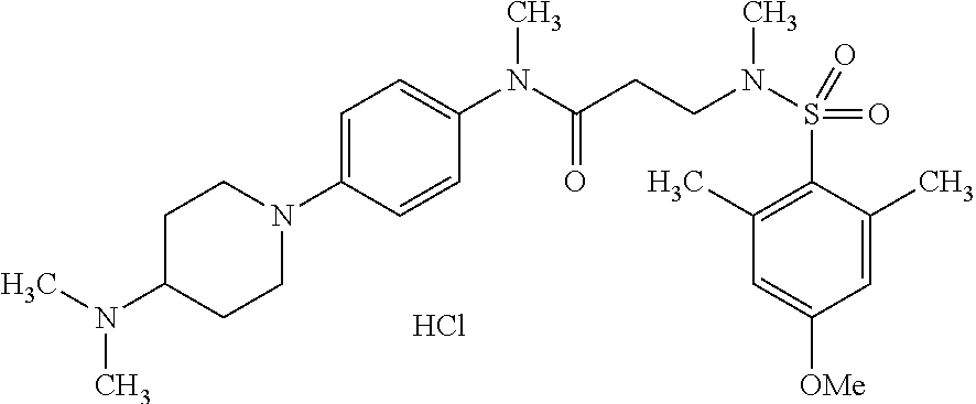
C(CCN(C)S(=O)(=O)C1=C(C)C=C([OMe])C=C1C)(=O)N(C1=CC=C(N2CCC(N(C)C)CC2)C=C1)C.Cl
